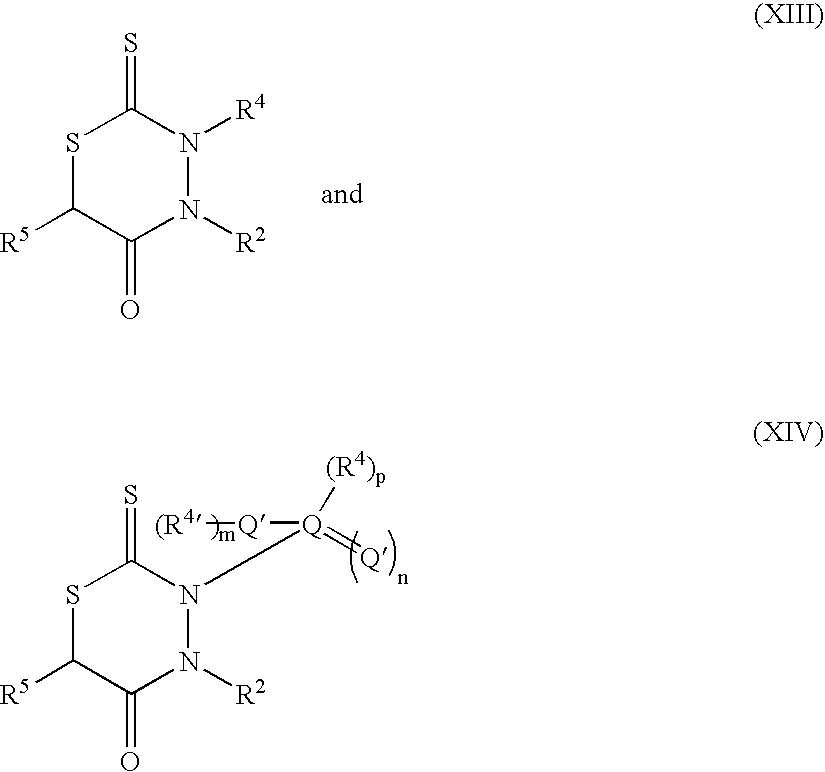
S1C([R5])C(=O)N([R2])N([R4])C1=S.S1C([R5])C(=O)N([R2])N([Q]([Q][(R4])([(R4)p])=[Q])C1=S
